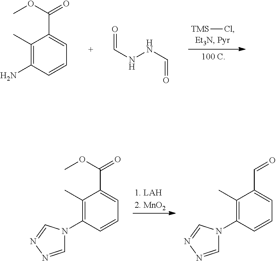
[TMS]Cl.C1(C)=C(N)C=CC=C1C(OC)=O.C(NNC=O)=O.[1. LAH2. MnO2].C1(C)=C(N2C=NN=C2)C=CC=C1C(OC)=O.C1(C)=C(N2C=NN=C2)C=CC=C1C=O
